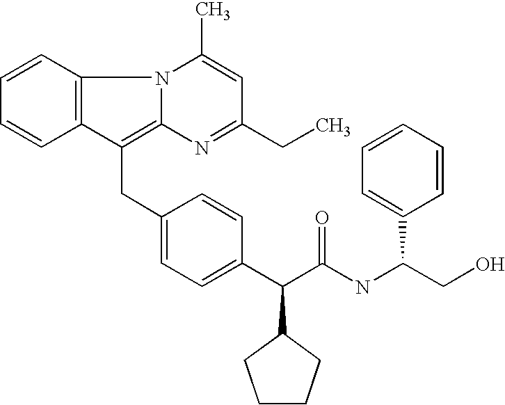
C1(CC2=CC=C(C(C(NC(C3=CC=CC=C3)CO)=O)C3CCCC3)C=C2)=C2N(C3=C1C=CC=C3)C(C)=CC(CC)=N2
